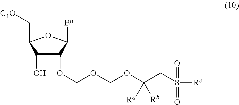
C(OCOC(CS([Rc])(=O)=O)([Ra])[Rb])OC1C(O)C(C[G1O])OC1[Ba]
